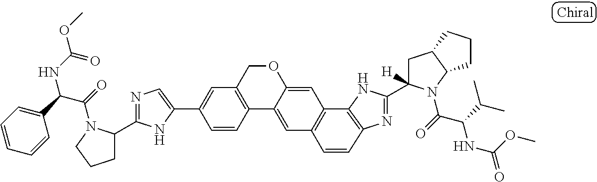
C1=C(C2=CC3=C(C4=CC5=C(C6=C(N=C(C7([H])CC8C(N7C(C(C(C)C)NC(OC)=O)=O)CCC8)N6)C=C5)C=C4OC3)C=C2)NC(C2CCCN2C(=O)C(C2=CC=CC=C2)NC(=O)OC)=N1
